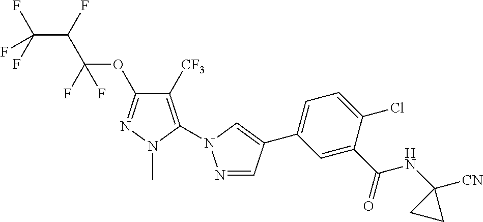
C1([CF3])=C(N2N=CC(C3=CC=C(Cl)C(C(NC4([CN])CC4)=O)=C3)=C2)N(C)N=C1OC(C(F)C(F)(F)F)(F)F
